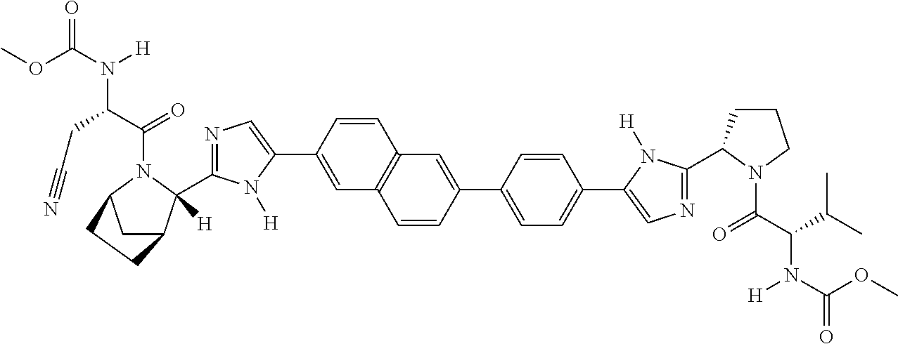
C1=CC(C2=CN=C(C3([H])C4CC(N3C(C(CC#N)N(C(OC)=O)[H])=O)CC4)N2[H])=CC2=C1C=C(C1=CC=C(C3=CN=C(C4CCCN4C(C(C(C)C)N(C(OC)=O)[H])=O)N3[H])C=C1)C=C2
